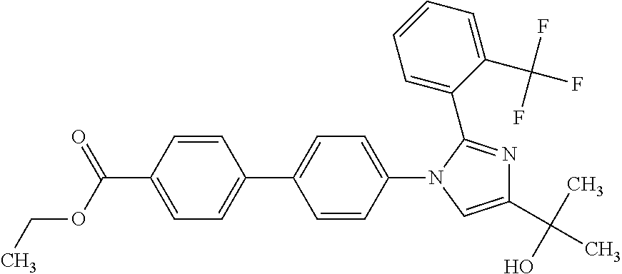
C1=C(C(OCC)=O)C=CC(C2=CC=C(N3C=C(C(C)(O)C)N=C3C3=CC=CC=C3C(F)(F)F)C=C2)=C1
